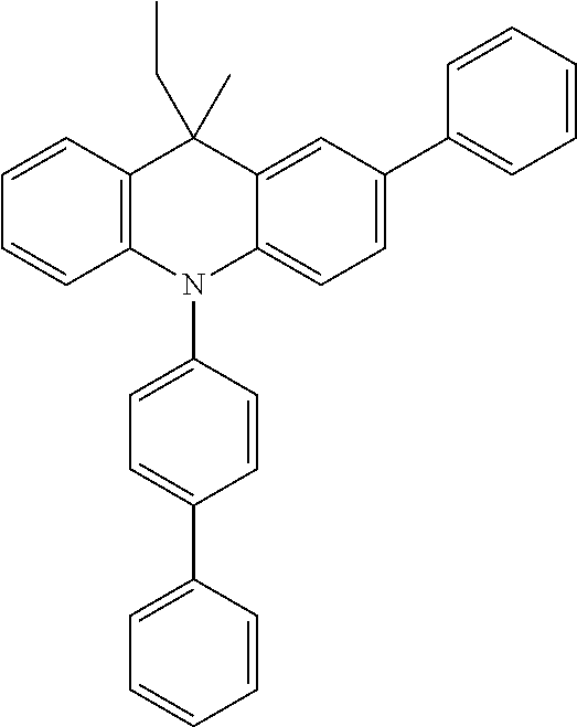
C1=CC2=C(C=C1)N(C1=CC=C(C3=CC=CC=C3)C=C1)C1=CC=C(C3=CC=CC=C3)C=C1C2(CC)C
